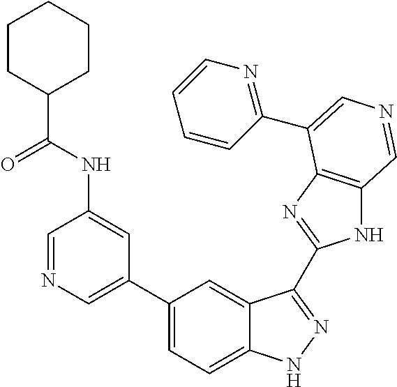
C1(C2=CN=CC(NC(C3CCCCC3)=O)=C2)=CC=C2C(=C1)C(C1=NC3=C(N1)C=NC=C3C1=NC=CC=C1)=NN2
